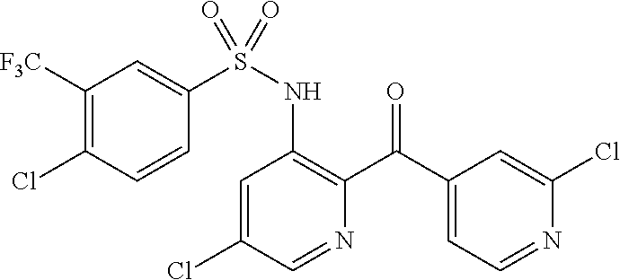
C1=C(Cl)C=NC(C(C2=CC=NC(Cl)=C2)=O)=C1NS(=O)(C1=CC([F3C])=C(Cl)C=C1)=O
